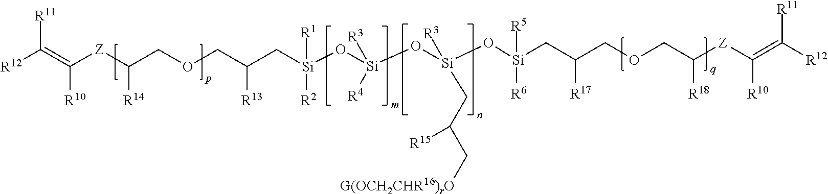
[R11]C(=C([Z]C(COCC(C[Si](O[Si](O[Si](O[Si](CC(COCC([Z]C(=C([R12])[R11])[R10])[R18])[R17])([R5])[R6])([R3])CC(C[G(OCH2CHR16)rO])[R15])([R3])[R4])([R1])[R2])[R13])[R14])[R10])[R12]
